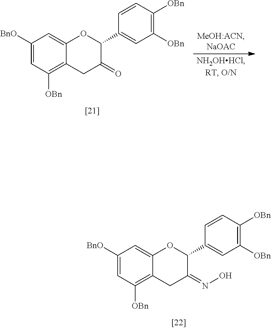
C1([BnO])=CC([OBn])=C2C(=C1)OC(C1=CC([OBn])=C([OBn])C=C1)C(=O)C2.C1([BnO])=CC([OBn])=C2C(=C1)OC(C1=CC([OBn])=C([OBn])C=C1)C(=NO)C2
